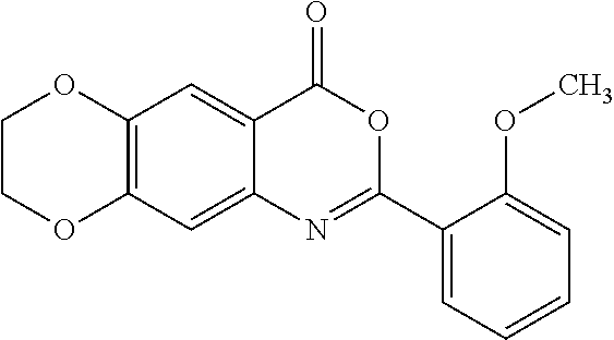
C12=C(C=C3C(=C1)C(=O)OC(C1=CC=CC=C1OC)=N3)OCCO2
